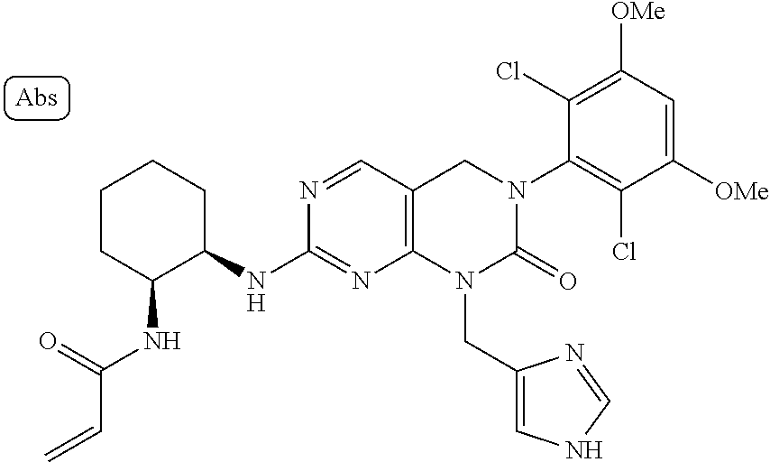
N(C(=O)C=C)C1CCCCC1NC1=NC2=C(C=N1)CN(C1=C(Cl)C([OMe])=CC([OMe])=C1Cl)C(=O)N2CC1=CNC=N1
